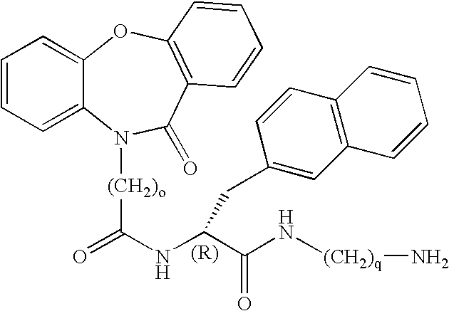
C1=CC=C2C(=C1)OC1=C(C(=O)N2[(CH2)o]C(=O)NC(C(N[(CH2)q]N)=O)CC2=CC3=C(C=C2)C=CC=C3)C=CC=C1
